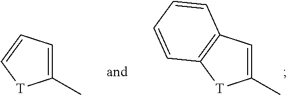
C1(C)=CC2=C([T]1)C=CC=C2.C1(C)=CC=C[T]1
